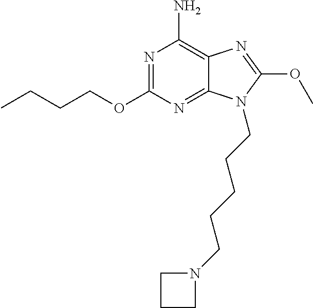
N1=C(OCCCC)N=C2C(=C1N)N=C(OC)N2CCCCCN1CCC1
